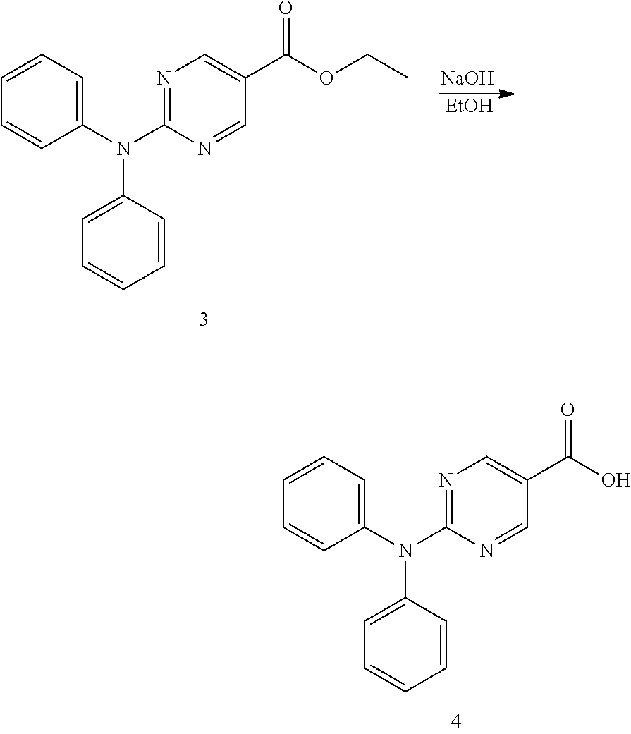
N1=C(N(C2=CC=CC=C2)C2=CC=CC=C2)N=CC(C(O)=O)=C1.N1=C(N(C2=CC=CC=C2)C2=CC=CC=C2)N=CC(C(OCC)=O)=C1.[NaOH].[EtOH]
